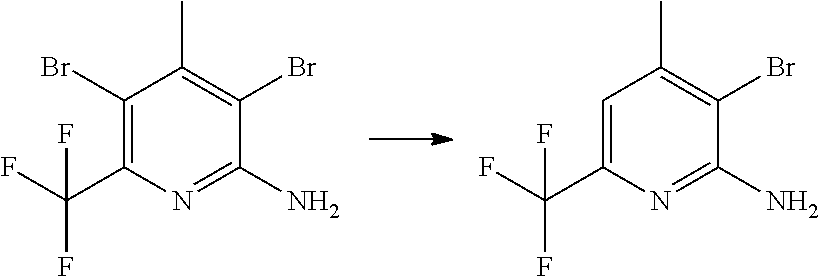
C1(Br)=C(C(F)(F)F)N=C(N)C(Br)=C1C.C1=C(C(F)(F)F)N=C(N)C(Br)=C1C
